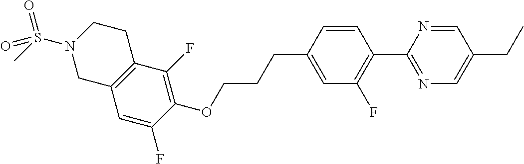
C1=C(F)C(OCCCC2=CC(F)=C(C3=NC=C(CC)C=N3)C=C2)=C(F)C2=C1CN(S(C)(=O)=O)CC2
